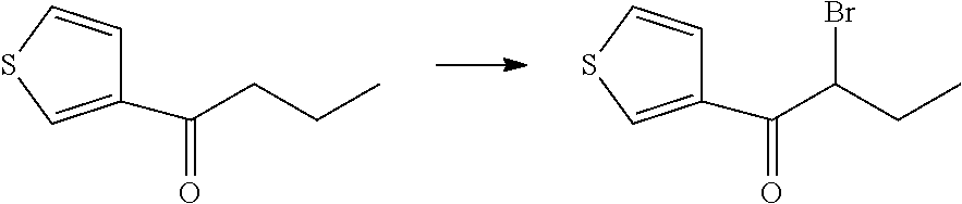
C1(C(CCC)=O)=CSC=C1.C1(C(C(CC)Br)=O)=CSC=C1
